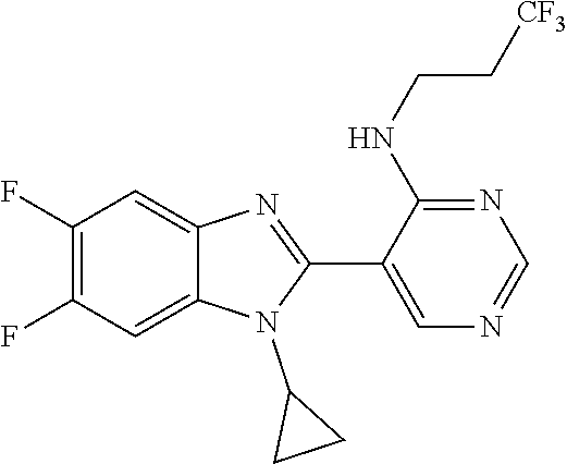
C1(F)=C(F)C=C2C(=C1)N=C(C1=CN=CN=C1NCC[CF3])N2C1CC1
